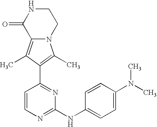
N12C(=C(C)C(C3=NC(NC4=CC=C(N(C)C)C=C4)=NC=C3)=C1C)C(=O)NCC2
